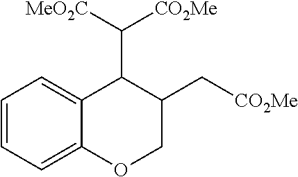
C1=CC=C2C(=C1)C(C([MeO2C])[CO2Me])C(C[CO2Me])CO2
